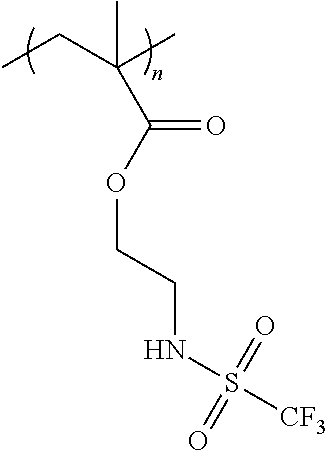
C(C(OCCNS([CF3])(=O)=O)=O)(C)(C)CC
